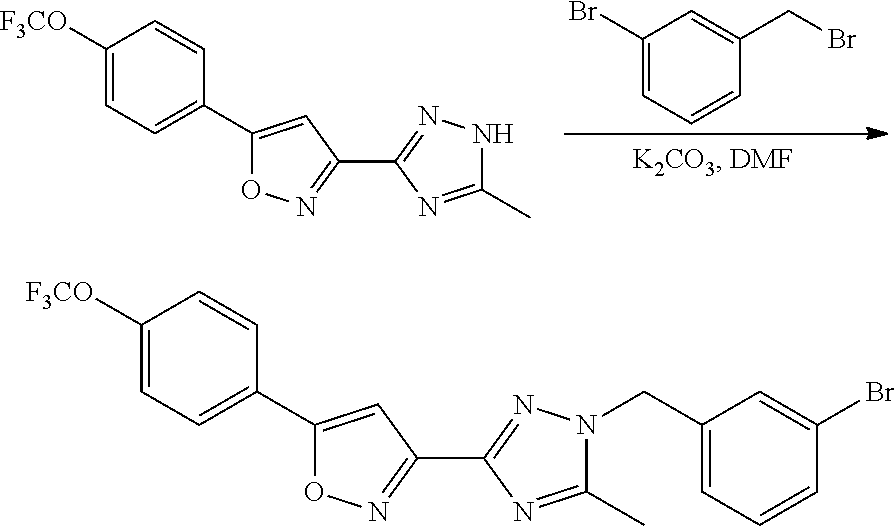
BrC1=CC=CC(CBr)=C1.C1([F3CO])=CC=C(C2=CC(C3=NNC(C)=N3)=NO2)C=C1.C1([F3CO])=CC=C(C2=CC(C3=NN(CC4=CC=CC(Br)=C4)C(C)=N3)=NO2)C=C1
